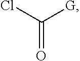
O=C([G])Cl
